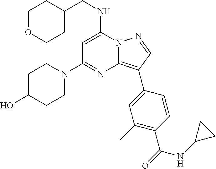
C1OCCC(CNC2=CC(N3CCC(O)CC3)=NC3=C(C4=CC(C)=C(C(=O)NC5CC5)C=C4)C=NN23)C1
